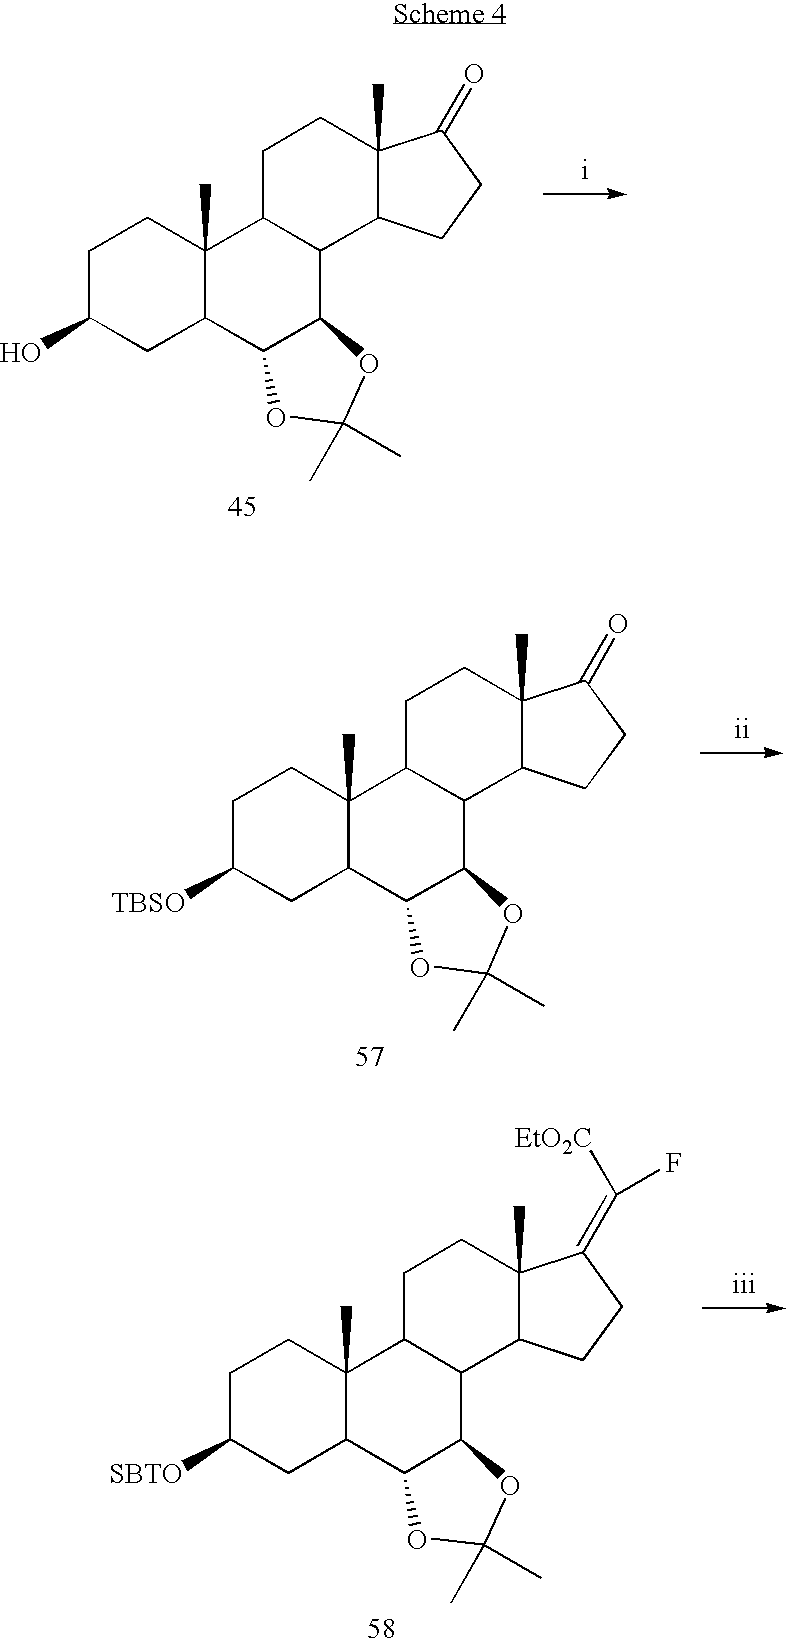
C1C(O)CC2C(C)(C1)C1C(C3C2OC(C)(C)O3)C2C(C)(CC1)C(=O)CC2.C1C([SBTO])CC2C(C)(C1)C1C(C3C2OC(C)(C)O3)C2C(C)(CC1)C(=C([EtO2C])F)CC2.C1C([TBSO])CC2C(C)(C1)C1C(C3C2OC(C)(C)O3)C2C(C)(CC1)C(=O)CC2
